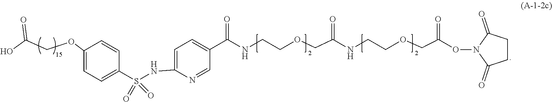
N(C1=CC=C(C(=O)NCCOCC(NCCOCC(ON2C(=O)CCC2=O)=O)=O)C=N1)S(C1=CC=C(OCC(O)=O)C=C1)(=O)=O
